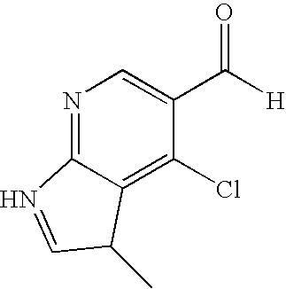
N1=C2C(=C(Cl)C(C([H])=O)=C1)C(C)C=N2
